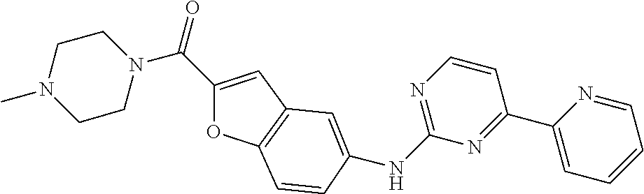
C1=NC(C2=NC(NC3=CC4=C(OC(C(N5CCN(C)CC5)=O)=C4)C=C3)=NC=C2)=CC=C1
